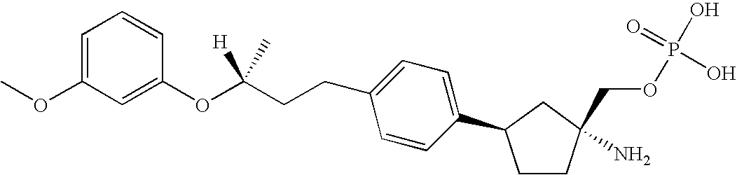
C1=CC(C2CCC(N)(COP(O)(=O)O)C2)=CC=C1CCC(OC1=CC(OC)=CC=C1)([H])C
